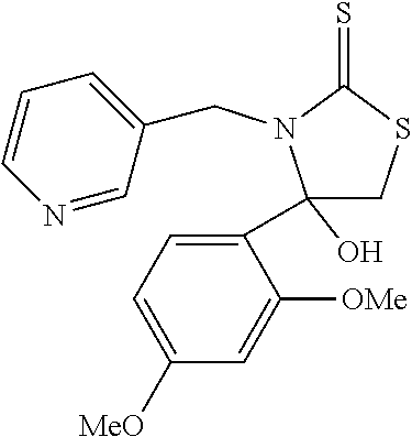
C1(O)(C2=CC=C([MeO])C=C2[OMe])CSC(=S)N1CC1=CC=CN=C1
